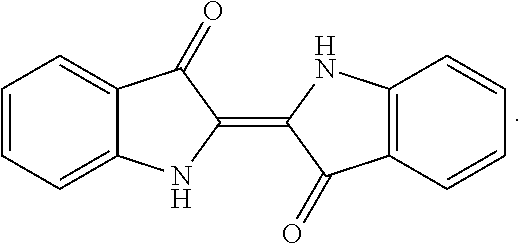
C1=CC=C2C(=C1)C(=O)C(=C1C(=O)C3=C(C=CC=C3)N1)N2
